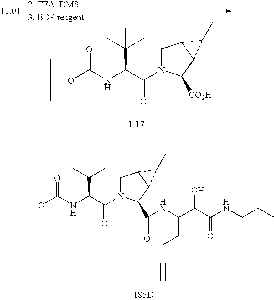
CC(C)(OC(NC(C(=O)N1CC2C(C1[CO2H])C2(C)C)C(C)(C)C)=O)C.[185D].CC(C)(OC(NC(C(=O)N1CC2C(C1C(NC(C(C(NCCC)=O)O)CCC#C)=O)C2(C)C)C(C)(C)C)=O)C
